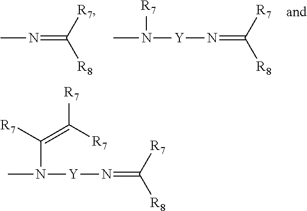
[Y](N=C([R7])[R8])N(C)C([R7])=C([R7])[R7].CN=C([R7])[R8].[Y](N=C([R7])[R8])N(C)[R7]
